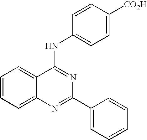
C1=CC=C2C(=C1)C(NC1=CC=C([CO2H])C=C1)=NC(C1=CC=CC=C1)=N2
